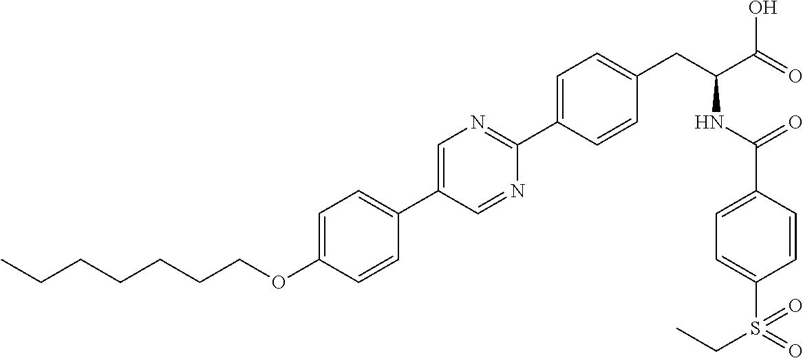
C(OC1=CC=C(C2=CN=C(C3=CC=C(CC(NC(=O)C4=CC=C(S(CC)(=O)=O)C=C4)C(=O)O)C=C3)N=C2)C=C1)CCCCCC
